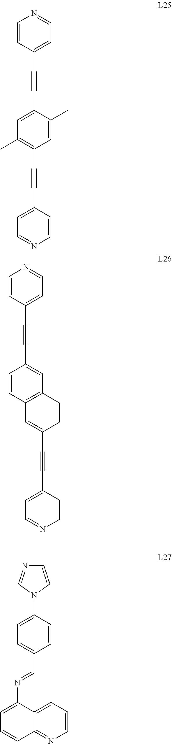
C1=CC(C#CC2=CC(C)=C(C#CC3=CC=NC=C3)C=C2C)=CC=N1.C1=CC(C#CC2=CC3=C(C=C2)C=C(C#CC2=CC=NC=C2)C=C3)=CC=N1.C1=CN(C2=CC=C(C=NC3=CC=CC4=NC=CC=C34)C=C2)C=N1
